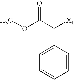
C1=C(C([X1])C(=O)OC)C=CC=C1
